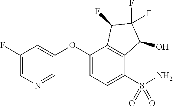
O(C1=CC(F)=CN=C1)C1=CC=C(S(N)(=O)=O)C2=C1C(F)C(F)(F)C2O
